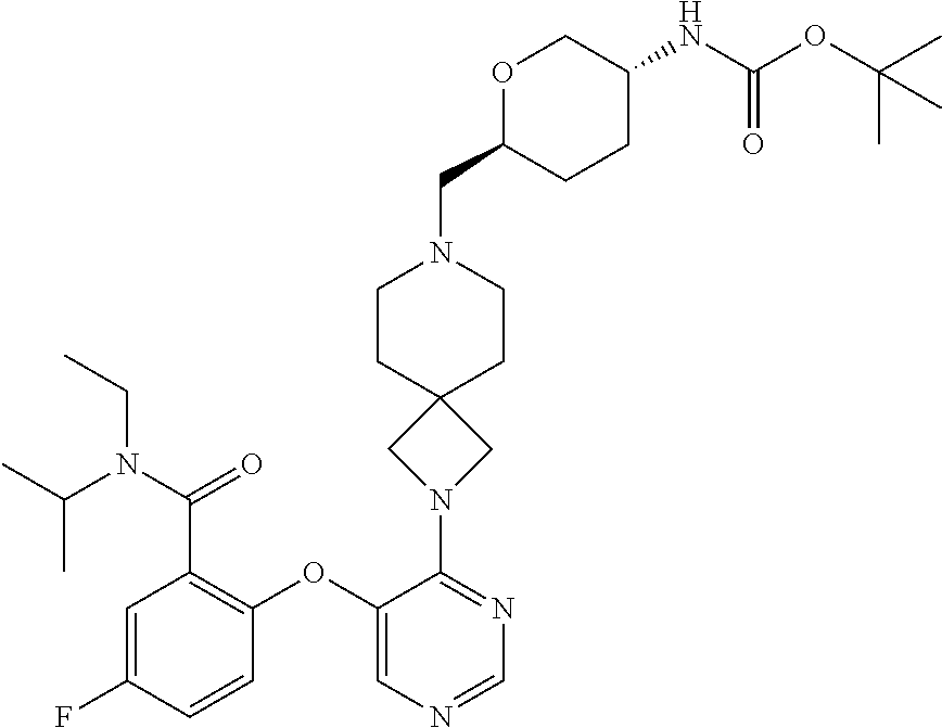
C1=C(F)C=CC(OC2=CN=CN=C2N2CC3(C2)CCN(CC2CCC(NC(OC(C)(C)C)=O)CO2)CC3)=C1C(N(C(C)C)CC)=O
